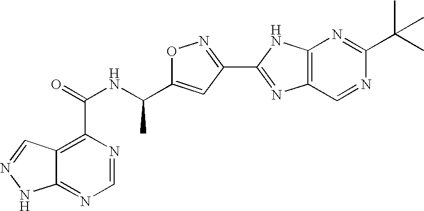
C12=NC=NC(C(=O)NC(C3=CC(C4=NC5=C(N4)N=C(C(C)(C)C)N=C5)=NO3)C)=C1C=NN2
